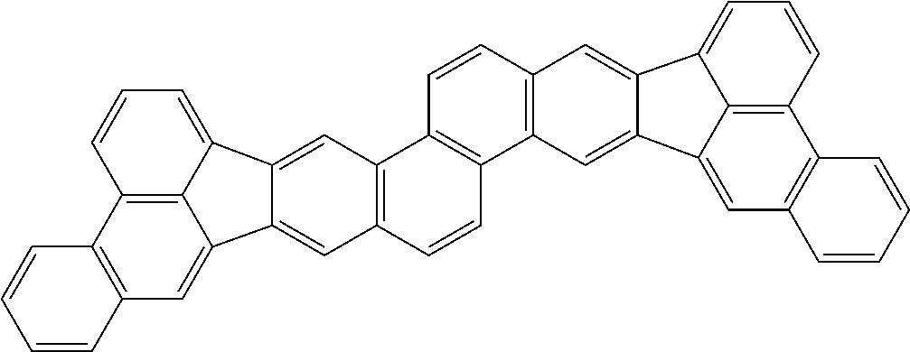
C12=C(C=C3C4=C1C=CC=C4C1=CC4=C(C=CC5=C4C=CC4=C5C=C5C(=C4)C4=CC=CC6=C4C5=CC4=C6C=CC=C4)C=C31)C=CC=C2
